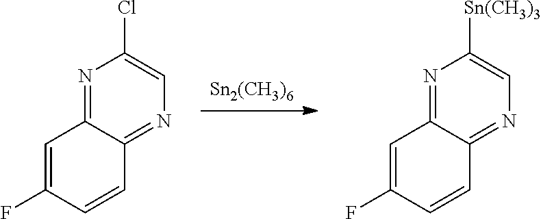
[Sn2(CH3)6].N1=C2C(=NC=C1Cl)C=CC(F)=C2.N1=C2C(=NC=C1[Sn(CH3)3])C=CC(F)=C2
